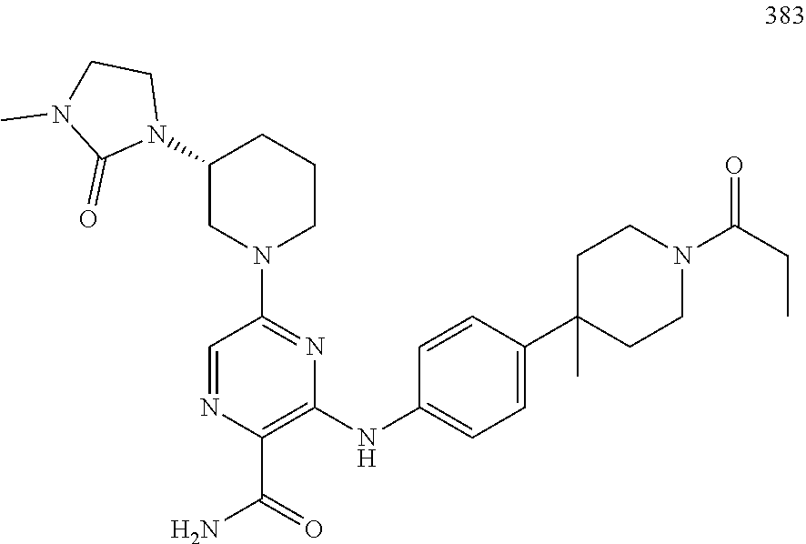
N1=CC(N2CCCC(N3CCN(C)C3=O)C2)=NC(NC2=CC=C(C3(C)CCN(C(CC)=O)CC3)C=C2)=C1C(=O)N
